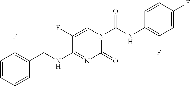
C1=C(F)C(NCC2=C(F)C=CC=C2)=NC(=O)N1C(NC1=C(F)C=C(F)C=C1)=O
